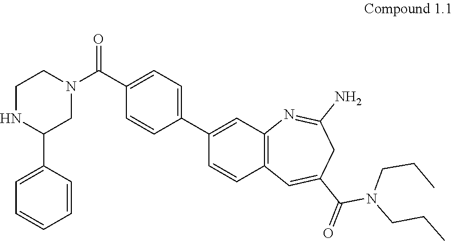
C1=C(C2CN(C(C3=CC=C(C4=CC5=C(C=C4)C=C(C(=O)N(CCC)CCC)CC(N)=N5)C=C3)=O)CCN2)C=CC=C1
